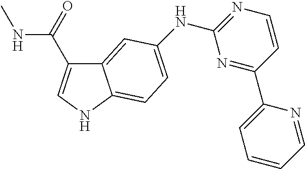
N1=C(NC2=CC=C3C(=C2)C(C(NC)=O)=CN3)N=C(C2=CC=CC=N2)C=C1
